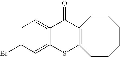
C1=C(Br)C=C2C(=C1)C(=O)C1=C(S2)CCCCCC1
